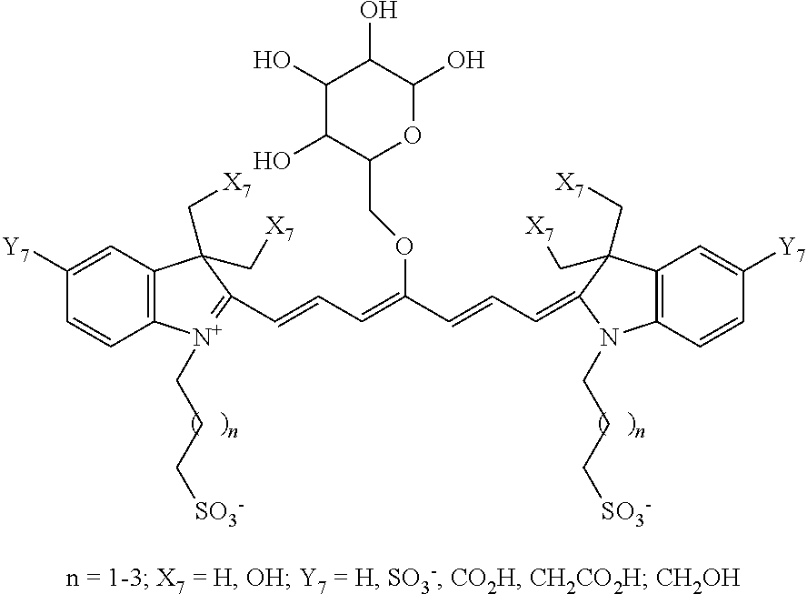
C1([Y7])=CC2=C(C=C1)[N+](CCC[SO3-])=C(C=CC=C(C=CC=C1C(C[X7])(C[X7])C3=C(C=CC([Y7])=C3)N1CCC[SO3-])OCC1OC(O)C(O)C(O)C1O)C2(C[X7])C[X7]
